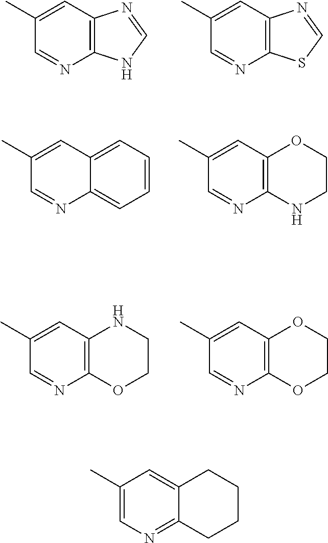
C12=C(C=C(C)C=N1)N=CN2.C12=C(C=C(C)C=N1)N=CS2.C12=CC=CC=C1C=C(C)C=N2.C12=C(C=C(C)C=N1)OCCN2.C12=C(C=C(C)C=N1)NCCO2.C12=C(C=C(C)C=N1)OCCO2.C12=NC=C(C)C=C1CCCC2
